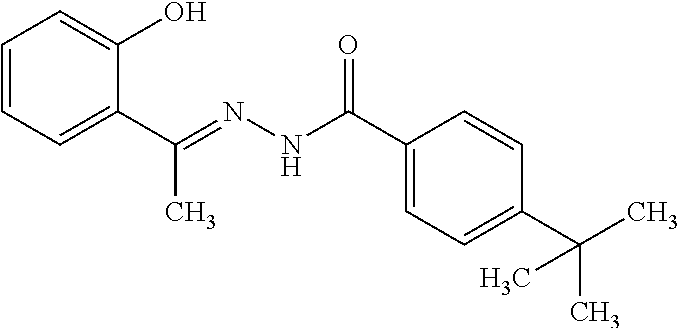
C1=CC=C(C(=NNC(C2=CC=C(C(C)(C)C)C=C2)=O)C)C(O)=C1
